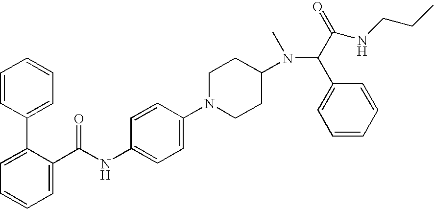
C1=C(C(NC2=CC=C(N3CCC(N(C(C(=O)NCCC)C4=CC=CC=C4)C)CC3)C=C2)=O)C(C2=CC=CC=C2)=CC=C1
